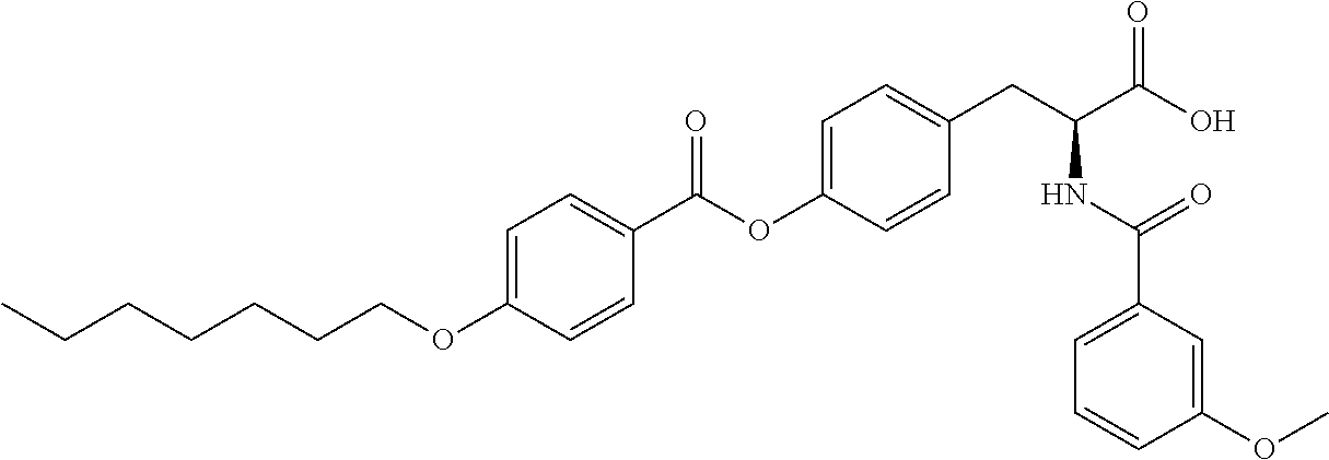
C1=C(OCCCCCCC)C=CC(C(OC2=CC=C(CC(C(O)=O)NC(C3=CC=CC(OC)=C3)=O)C=C2)=O)=C1
